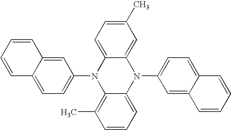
C1(N2C3=C(C)C=CC=C3N(C3=CC=C4C(=C3)C=CC=C4)C3=CC(C)=CC=C23)=CC=C2C(=C1)C=CC=C2
